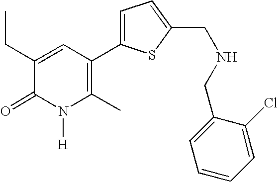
C1(CC)=CC(C2=CC=C(CNCC3=CC=CC=C3Cl)S2)=C(C)N([H])C1=O
